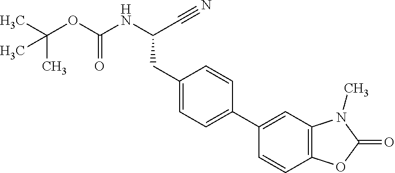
C1(C2=CC=C(CC(C#N)NC(OC(C)(C)C)=O)C=C2)=CC2=C(C=C1)OC(=O)N2C
